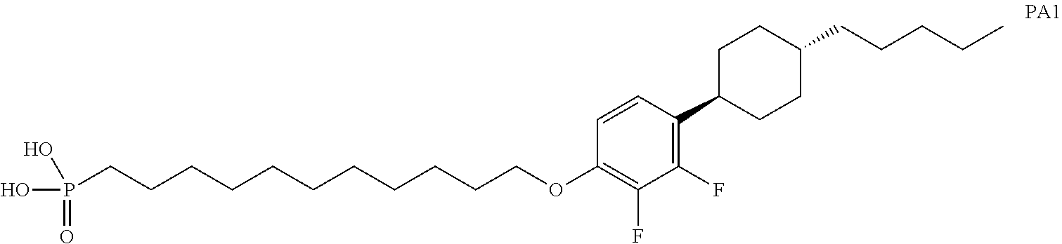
P(CCCCCCCCCCCOC1=C(F)C(F)=C(C2CCC(CCCCC)CC2)C=C1)(O)(O)=O
